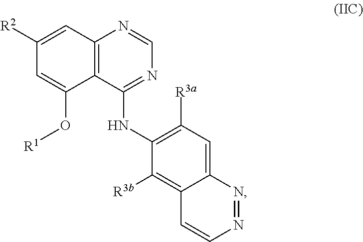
C1=C(O[R1])C2=C(C=C1[R2])N=CN=C2NC1=C([R3a])C=C2C(=C1[R3b])C=CN=N2
